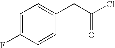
C1=C(F)C=CC(CC(Cl)=O)=C1
